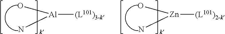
O[Al]([(L101)3-k])N.O[Zn]([(L101)2-k])N
